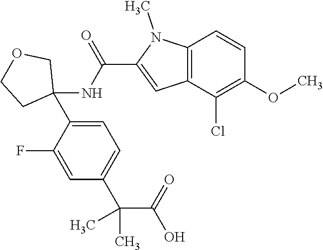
C12=C(C(Cl)=C(OC)C=C1)C=C(C(NC1(C3=CC=C(C(C)(C)C(=O)O)C=C3F)COCC1)=O)N2C
